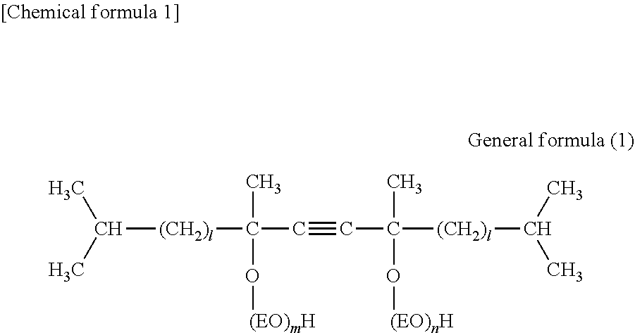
C(C)(C)[(CH2)l]C(C)(O[(EO)mH])C#CC([(CH2)l]C(C)C)(C)O[(EO)nH]
